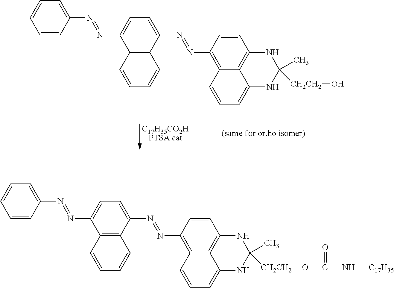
C1=CC(N=NC2=CC=C(N=NC3=C4C5=C(C=C3)NC(C)([CH2CH2]OC(=O)N[C17H35])NC5=CC=C4)C3=C2C=CC=C3)=CC=C1.C1=CC(N=NC2=CC=C(N=NC3=C4C5=C(C=C3)NC(C)([CH2CH2]O)NC5=CC=C4)C3=C2C=CC=C3)=CC=C1.[C17H35CO2HPTSA cat]
